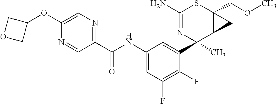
N1=CC(C(NC2=CC(F)=C(F)C(C3(C)C4C(COC)(SC(N)=N3)C4)=C2)=O)=NC=C1OC1COC1
